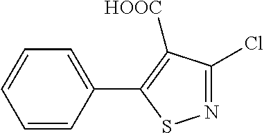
C1=CC=CC=C1C1=C([HOOC])C(Cl)=NS1
